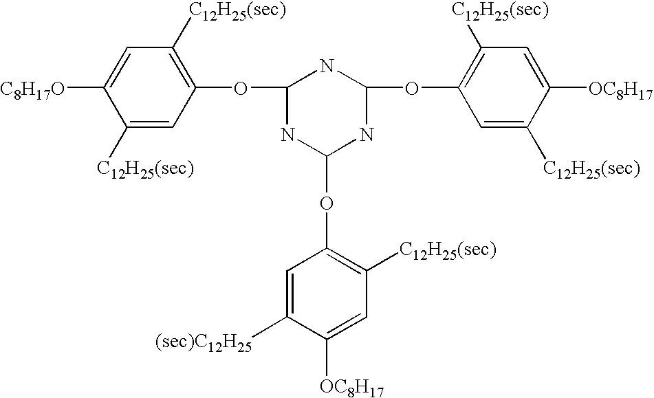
C1([C12H25(sec)])=CC(OC2NC(OC3=C([C12H25(sec)])C=C([OC8H17])C([(sec)C12H25])=C3)NC(OC3=C([C12H25(sec)])C=C([OC8H17])C([C12H25(sec)])=C3)N2)=C([C12H25(sec)])C=C1[C8H17O]
